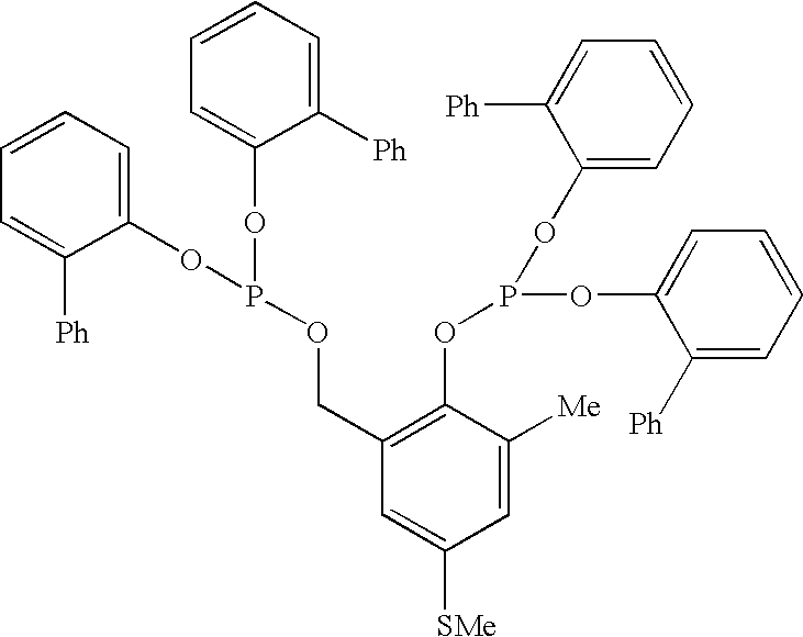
C1=CC=C(OP(OC2=CC=CC=C2[Ph])OCC2=C(OP(OC3=CC=CC=C3[Ph])OC3=CC=CC=C3[Ph])C([Me])=CC([SMe])=C2)C([Ph])=C1
